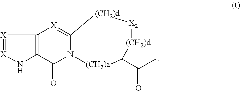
C12=C(C(=O)N3C(=[X]1)[(CH2)d][X2][(CH2)d]C(C(C)=O)[(CH2)a]3)N[X]=[X]2
